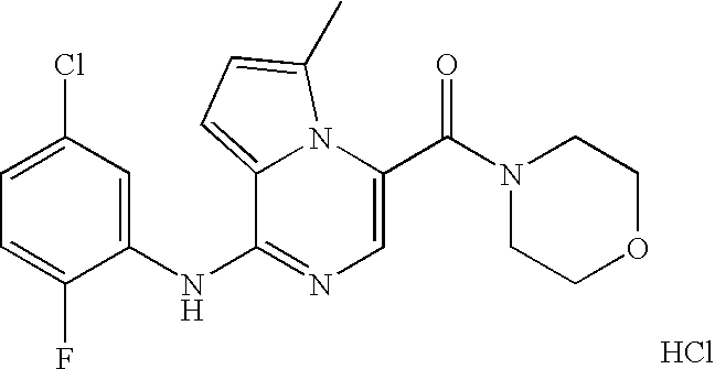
C1=C(C(N2CCOCC2)=O)N2C(=CC=C2C)C(NC2=CC(Cl)=CC=C2F)=N1.Cl
